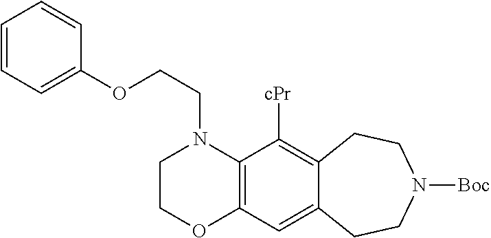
C1COC2=C(N1CCOC1=CC=CC=C1)C([cPr])=C1C(=C2)CCN([Boc])CC1
